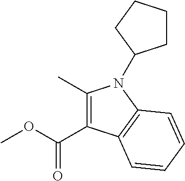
C1(C)=C(C(OC)=O)C2=C(C=CC=C2)N1C1CCCC1
